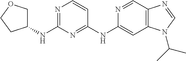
C1(NC2COCC2)=NC=CC(NC2=CC3=C(C=N2)N=CN3C(C)C)=N1
